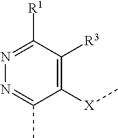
C1([X]C)=C([R3])C([R1])=NN=C1C
